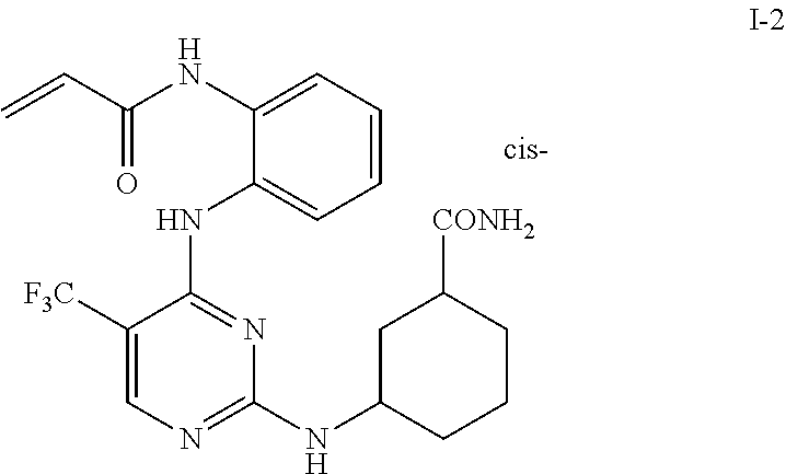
C1([F3C])=CN=C(NC2CCCC([CONH2])C2)N=C1NC1=CC=CC=C1NC(C=C)=O
